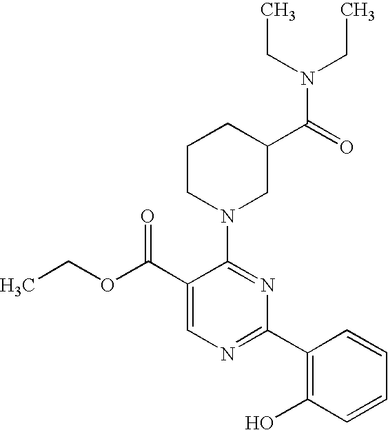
C1(C(OCC)=O)=CN=C(C2=C(O)C=CC=C2)N=C1N1CC(C(N(CC)CC)=O)CCC1
